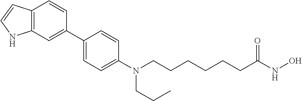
C12=C(C=C(C3=CC=C(N(CCCCCCC(NO)=O)CCC)C=C3)C=C1)NC=C2
